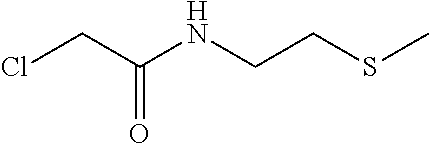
ClCC(NCCSC)=O
